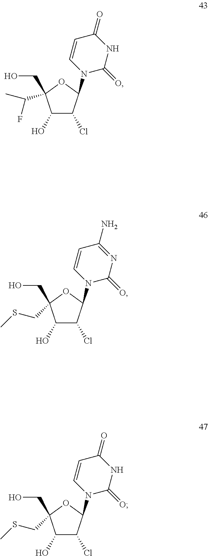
OCC1(CSC)C(O)C(Cl)C(N2C=CC(N)=NC2=O)O1.OCC1(CSC)C(O)C(Cl)C(N2C=CC(=O)NC2=O)O1.OCC1(C(C)F)C(O)C(Cl)C(N2C=CC(=O)NC2=O)O1
